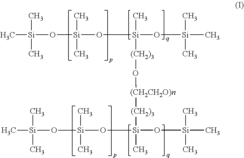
O([(CH2CH2O)n][(CH2)3][Si](C)(O[Si](C)(C)C)O[Si](C)(C)O[Si](C)(C)C)[(CH2)3][Si](C)(O[Si](C)(C)C)O[Si](C)(C)O[Si](C)(C)C
